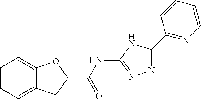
C1(C(=O)NC2=NN=C(C3=NC=CC=C3)N2)OC2=CC=CC=C2C1
